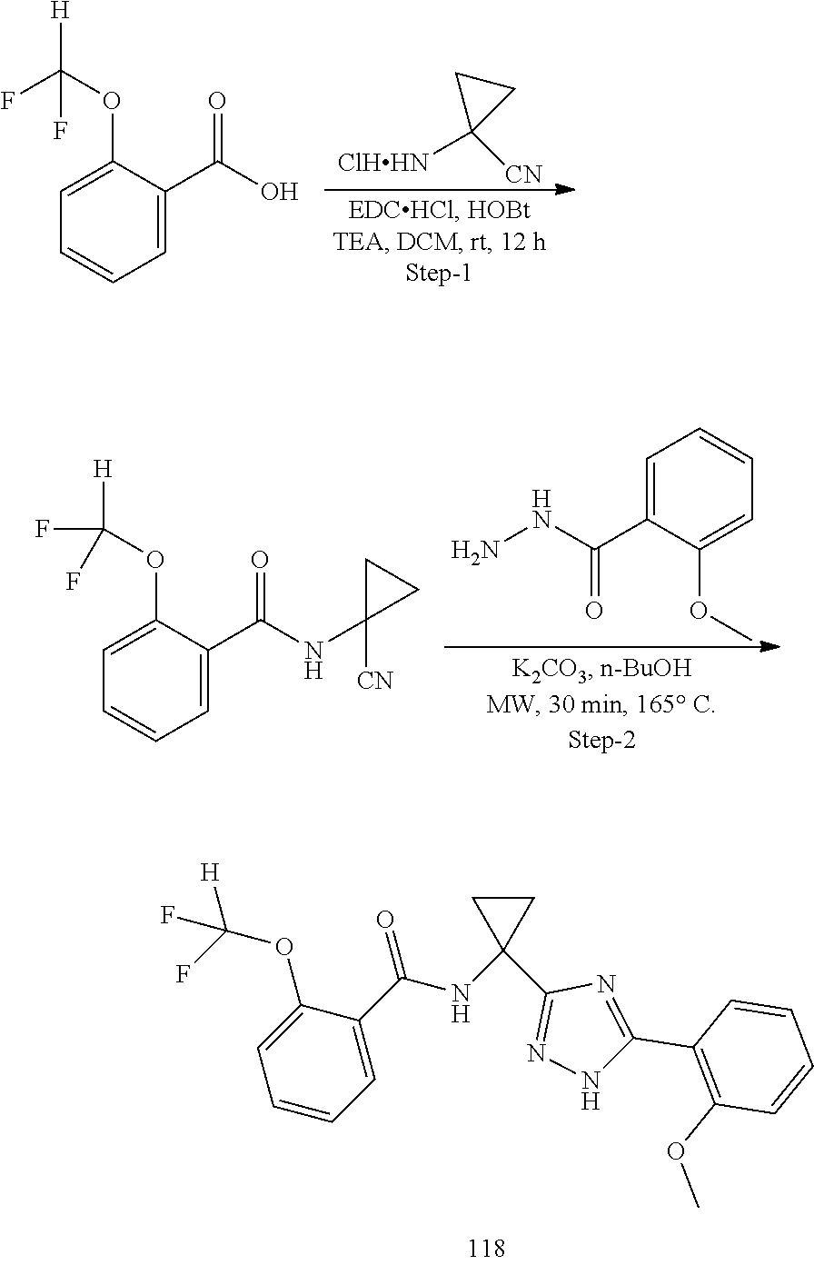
C1CC1(C1=NNC(C2=C(OC)C=CC=C2)=N1)NC(=O)C1=CC=CC=C1OC(F)([H])F.C1CC1([CN])[ClHHN].C1=C(C(O)=O)C(OC([H])(F)F)=CC=C1.C1=C(C(=O)NN)C(OC)=CC=C1.C1=C(C(NC2([CN])CC2)=O)C(OC([H])(F)F)=CC=C1
